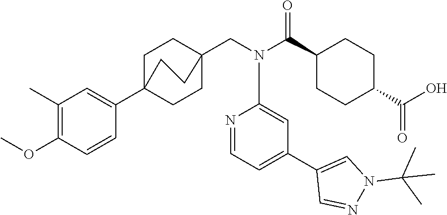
C1(C(N(CC23CCC(C4=CC(C)=C(OC)C=C4)(CC2)CC3)C2=CC(C3=CN(C(C)(C)C)N=C3)=CC=N2)=O)CCC(C(O)=O)CC1
